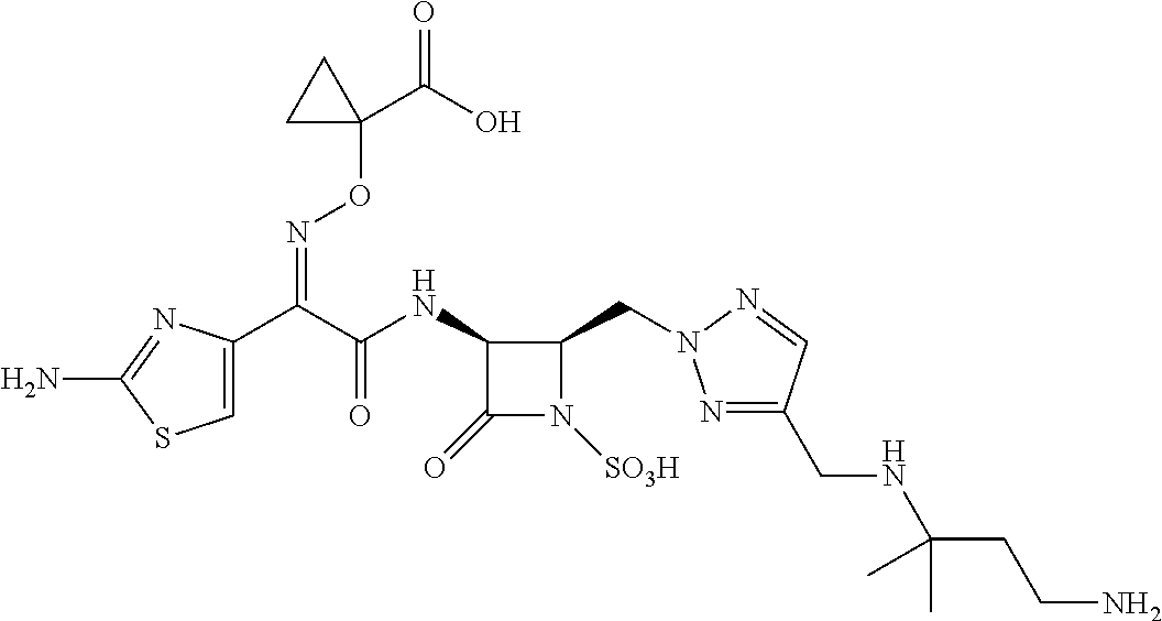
C1=C(C(C(NC2C(=O)N([SO3H])C2CN2N=C(CNC(CCN)(C)C)C=N2)=O)=NOC2(C(=O)O)CC2)N=C(N)S1
